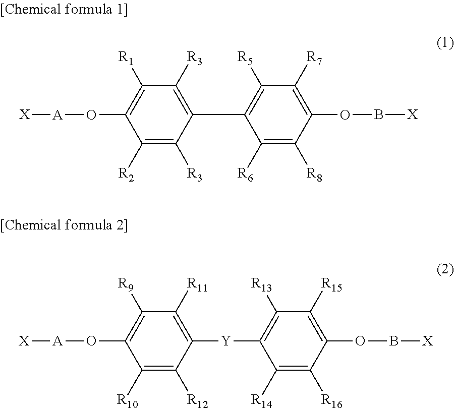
C1([R6])=C([R8])C(OB[X])=C([R7])C([R5])=C1C1=C([R3])C([R1])=C(O[A][X])C([R2])=C1[R3].C1([R14])=C([R16])C(OB[X])=C([R15])C([R13])=C1[Y]C1=C([R11])C([R9])=C(O[A][X])C([R10])=C1[R12]
